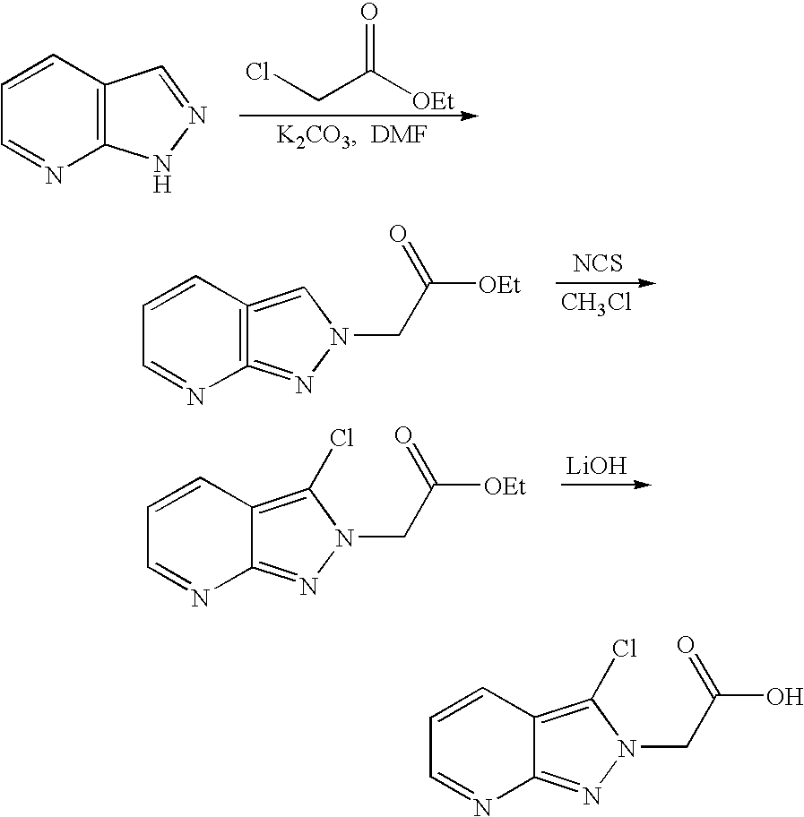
C1=CC2=C(N=C1)NN=C2.O=C([OEt])CCl.[NCS].C1=CC2=C(=NN(CC([OEt])=O)C=2)N=C1.[CH3Cl].[LiOH].C1=CC2=C(Cl)N(CC([OEt])=O)N=C2N=C1.C1=CC2=C(Cl)N(CC(O)=O)N=C2N=C1
